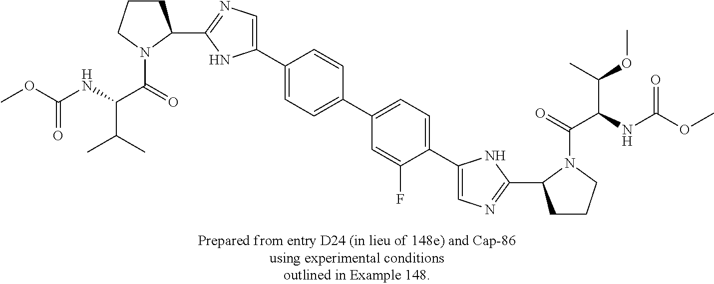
C1(C2CCCN2C(=O)C(NC(OC)=O)C(C)C)=NC=C(C2=CC=C(C3=CC=C(C4=CN=C(C5CCCN5C(=O)C(NC(OC)=O)C(C)OC)N4)C(F)=C3)C=C2)N1
